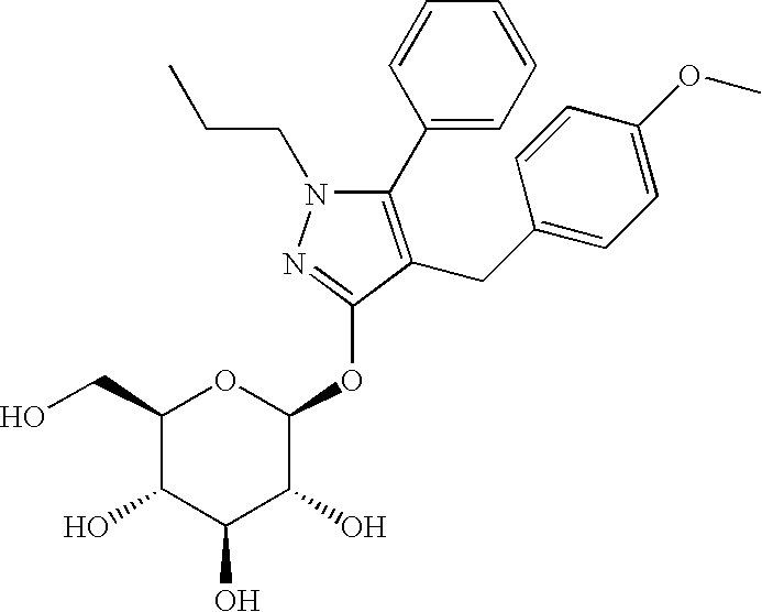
N1(CCC)C(C2=CC=CC=C2)=C(CC2=CC=C(OC)C=C2)C(OC2OC(CO)C(O)C(O)C2O)=N1
